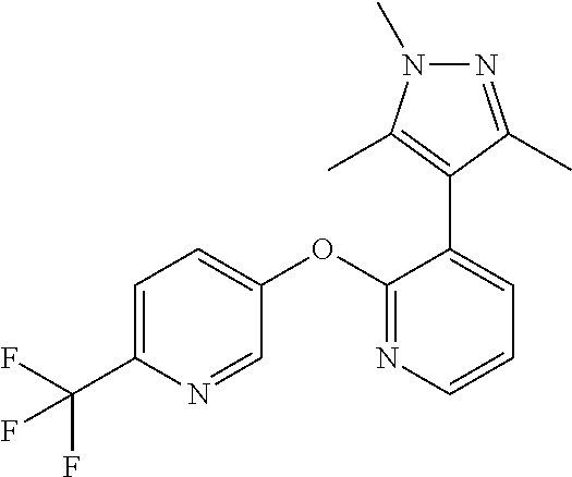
C1=C(C(F)(F)F)N=CC(OC2=NC=CC=C2C2=C(C)N(C)N=C2C)=C1
